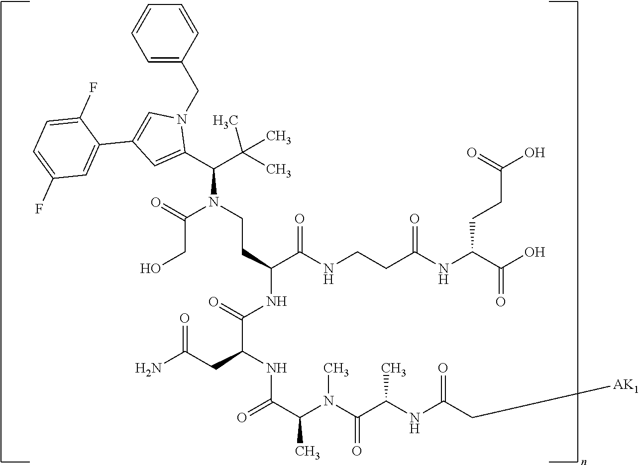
C(N(C(CO)=O)CCC(C(NCCC(NC(CCC(=O)O)C(=O)O)=O)=O)NC(C(NC(C(C)N(C(=O)C(C)NC(=O)C[AK1])C)=O)CC(N)=O)=O)(C(C)(C)C)C1=CC(C2=CC(F)=CC=C2F)=CN1CC1=CC=CC=C1
